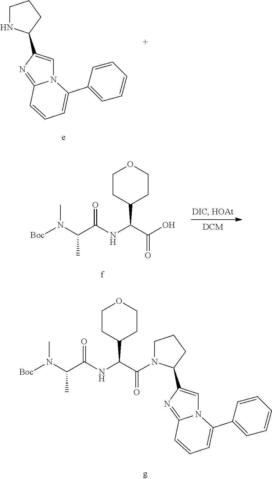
C1NC(C2=CN3C(=N2)C=CC=C3C2=CC=CC=C2)CC1.C1CC(C(C(O)=O)NC(C(N([Boc])C)C)=O)CCO1.C1CCC(C2=CN3C(=N2)C=CC=C3C2=CC=CC=C2)N1C(C(C1CCOCC1)NC(C(N([Boc])C)C)=O)=O
